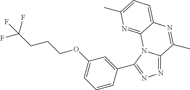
N1=C2N(C(C3=CC(OCCCC(F)(F)F)=CC=C3)=N1)C1=NC(C)=CC=C1N=C2C
